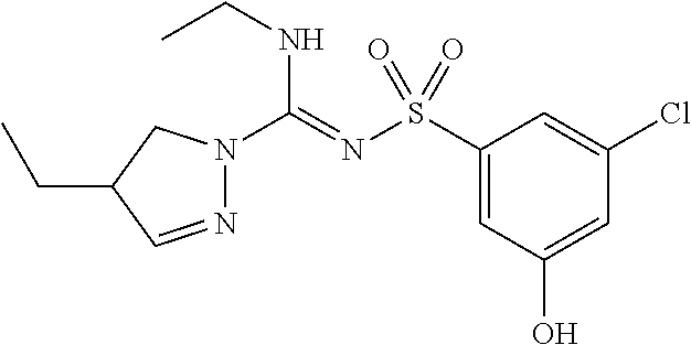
N1=CC(CC)CN1C(=NS(C1=CC(O)=CC(Cl)=C1)(=O)=O)NCC
